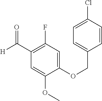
C1=C(Cl)C=CC(COC2=CC(F)=C(C([H])=O)C=C2OC)=C1
